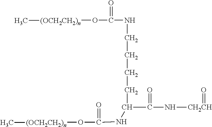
N(C(O[(OCH2CH2)n]C)=O)CCCCC(NC(O[(OCH2CH2)n]C)=O)C(=O)N[CH2CH]=O
